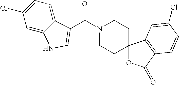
N1(C(C2=CNC3=CC(Cl)=CC=C32)=O)CCC2(CC1)OC(=O)C1=C2C=C(Cl)C=C1
